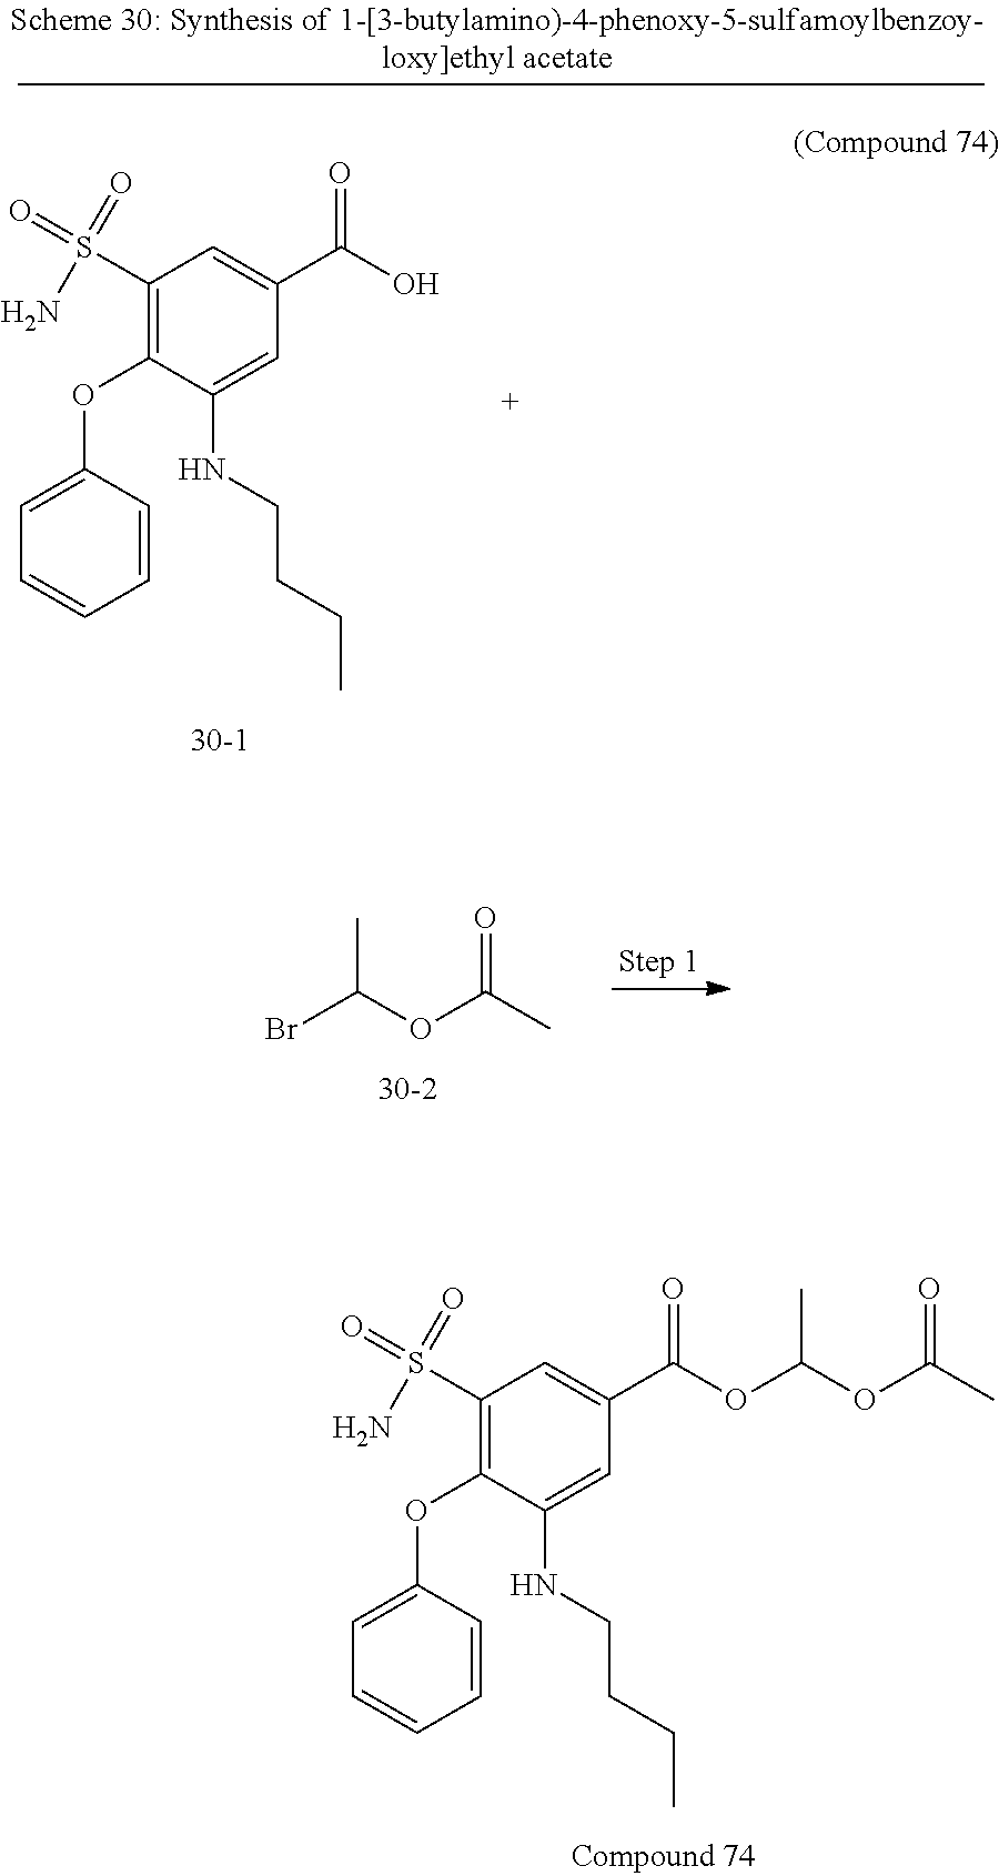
C1(S(N)(=O)=O)=C(OC2=CC=CC=C2)C(NCCCC)=CC(C(=O)OC(OC(C)=O)C)=C1.CC(OC(C)=O)Br.C1(S(N)(=O)=O)=C(OC2=CC=CC=C2)C(NCCCC)=CC(C(=O)O)=C1
